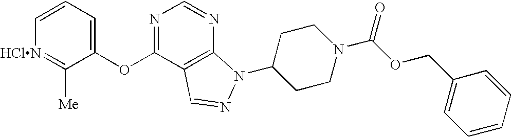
C1=CC=C(OC2=NC=NC3=C2C=NN3C2CCN(C(OCC3=CC=CC=C3)=O)CC2)C([Me])=[HClN]1
